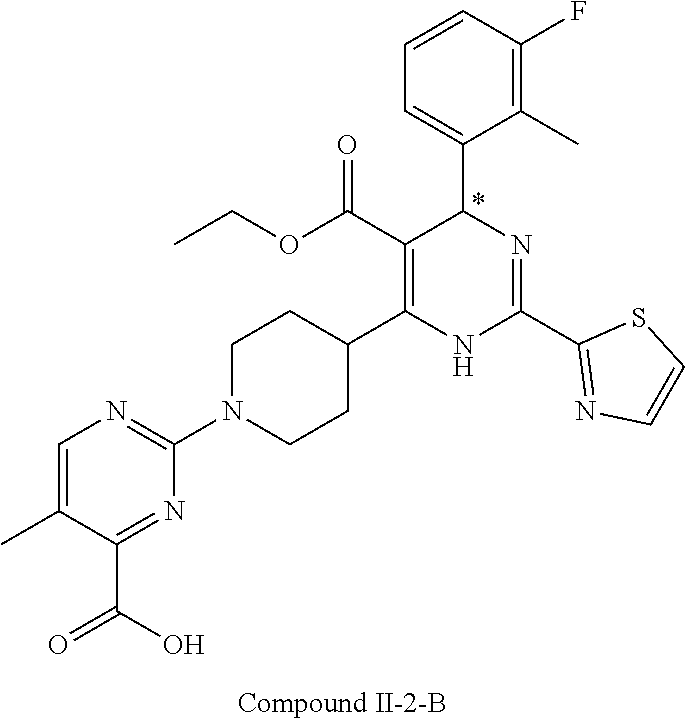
C1(F)=C(C)C(C2N=C(C3=NC=CS3)NC(C3CCN(C4=NC=C(C)C(C(=O)O)=N4)CC3)=C2C(OCC)=O)=CC=C1
